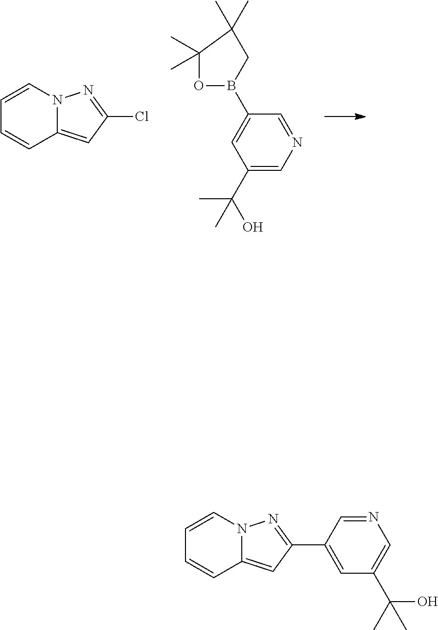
ClC1=NN2C(=C1)C=CC=C2.C1(C(O)(C)C)=CN=CC(B2OC(C)(C)C(C)(C)C2)=C1.N1=CC(C2=NN3C(=C2)C=CC=C3)=CC(C(O)(C)C)=C1
